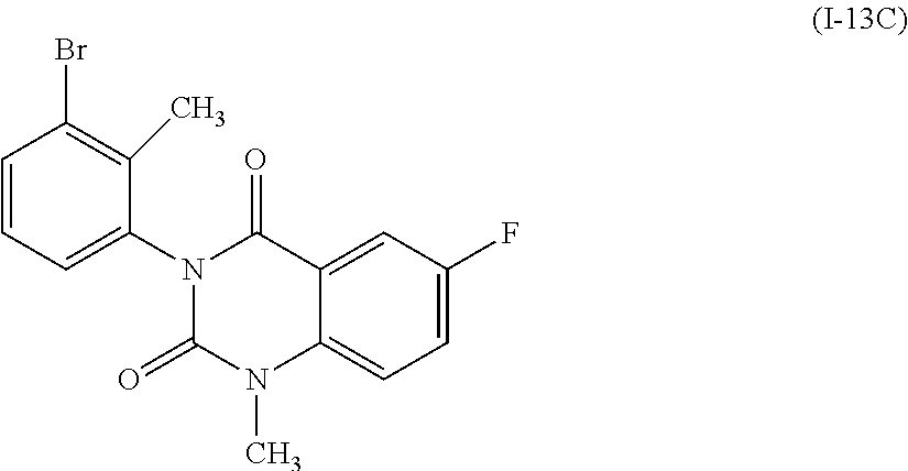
C12=CC(F)=CC=C1N(C)C(=O)N(C1=CC=CC(Br)=C1C)C2=O
